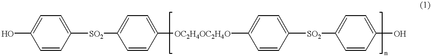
OC1=CC=C([SO2]C2=CC=C([OC2H4OC2H4O]C3=CC=C([SO2]C4=CC=C(O)C=C4)C=C3)C=C2)C=C1
